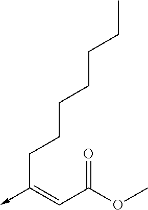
C(C(OC)=O)=C(->C)CCCCCCC
